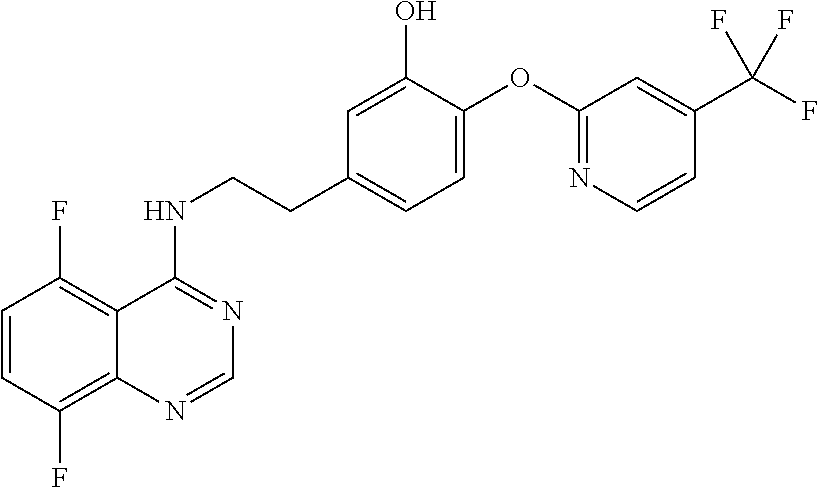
C1=CC(F)=C2C(=C1F)C(NCCC1=CC=C(OC3=NC=CC(C(F)(F)F)=C3)C(O)=C1)=NC=N2
